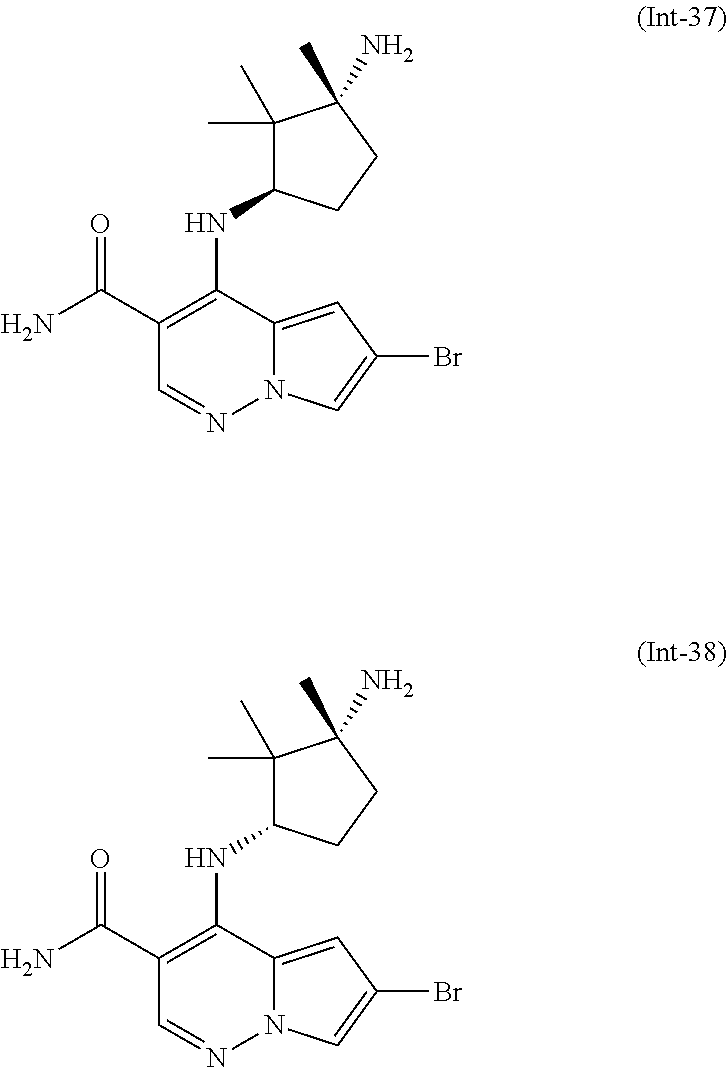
NC(C1=C(NC2C(C)(C)C(C)(N)CC2)C2=CC(Br)=CN2N=C1)=O.NC(C1=C(NC2C(C)(C)C(C)(N)CC2)C2=CC(Br)=CN2N=C1)=O
